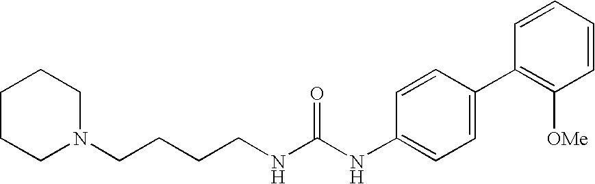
C1CCN(CCCCNC(NC2=CC=C(C3=C([OMe])C=CC=C3)C=C2)=O)CC1
